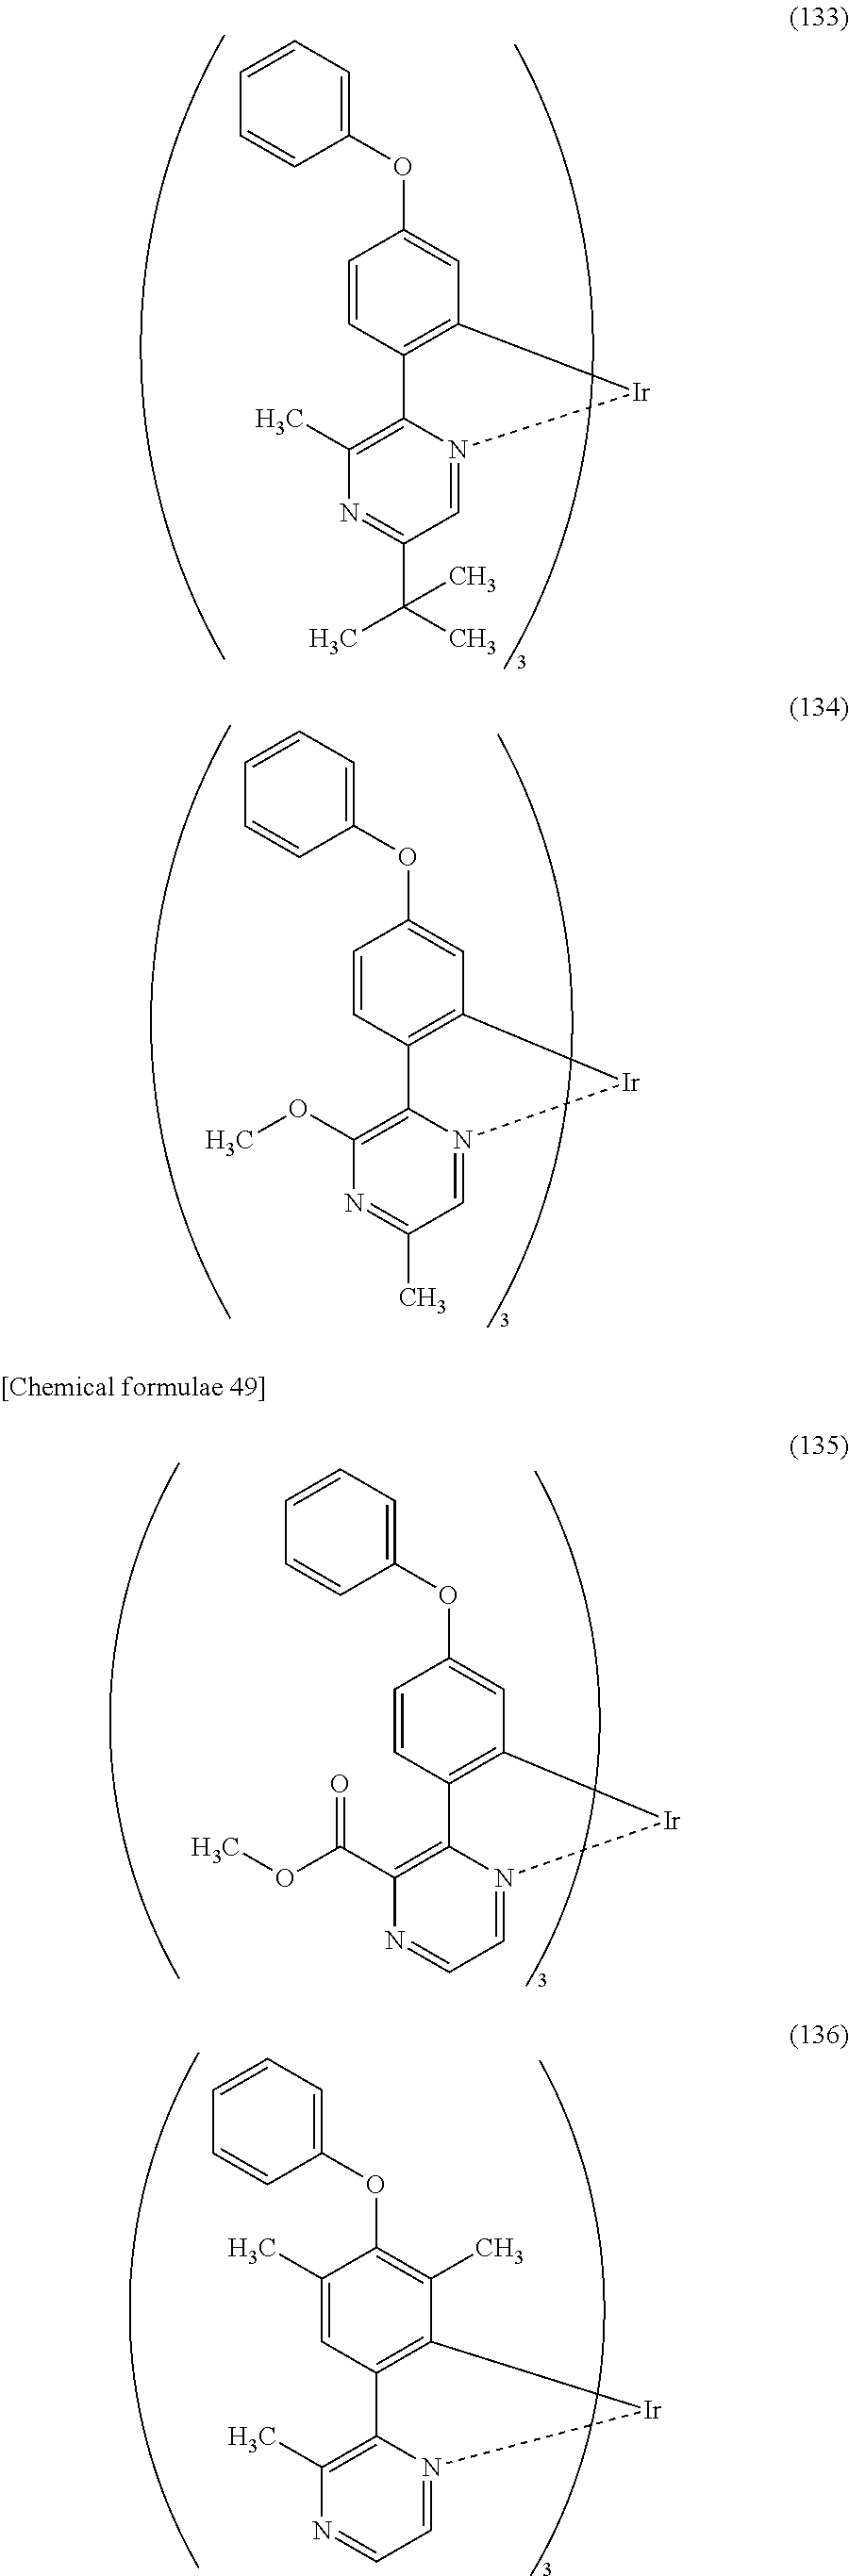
C12=C(C=CC(OC3=CC=CC=C3)=C1)C1=C(C)N=C(C(C)(C)C)C=N1[Ir]2.C12=C(C=CC(OC3=CC=CC=C3)=C1)C1=C(OC)N=C(C)C=N1[Ir]2.C12=C(C=CC(OC3=CC=CC=C3)=C1)C1=C(C(OC)=O)N=CC=N1[Ir]2.C12=C(C=C(C)C(OC3=CC=CC=C3)=C1C)C1=C(C)N=CC=N1[Ir]2
